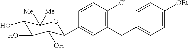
C1(CC2=CC=C([OEt])C=C2)=C(Cl)C=CC(C2C(O)C(O)C(O)C([Me])([Me])O2)=C1
